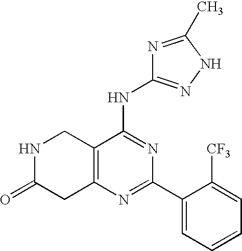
C12=C(N=C(C3=CC=CC=C3[CF3])N=C1NC1=NNC(C)=N1)CC(=O)NC2
